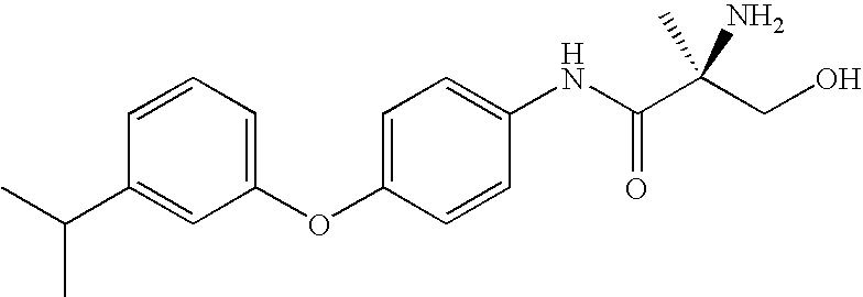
C1=CC(C(C)C)=CC(OC2=CC=C(NC(C(CO)(N)C)=O)C=C2)=C1
